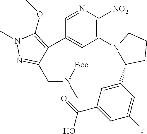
C1(C2=C(OC)N(C)N=C2CN(C)[Boc])=CC(N2C(C3=CC(C(=O)O)=CC(F)=C3)CCC2)=C([NO2])N=C1
